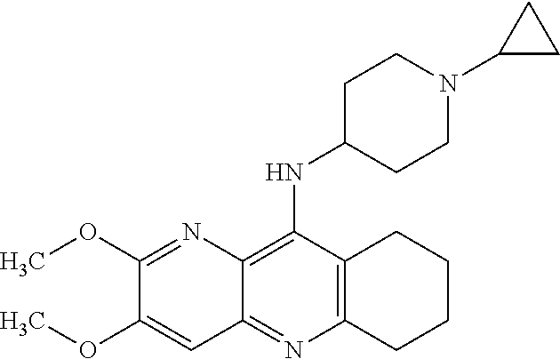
C12=C(C(NC3CCN(C4CC4)CC3)=C3C(=N1)C=C(OC)C(OC)=N3)CCCC2
